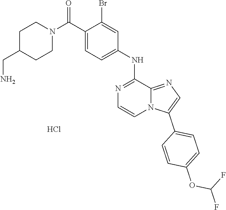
C1(C(N2CCC(CN)CC2)=O)=CC=C(NC2=NC=CN3C2=NC=C3C2=CC=C(OC(F)F)C=C2)C=C1Br.Cl
